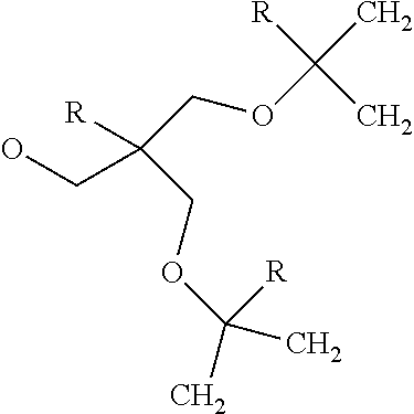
OCC([R])(COC(C)(C)[R])COC(C)([R])C
